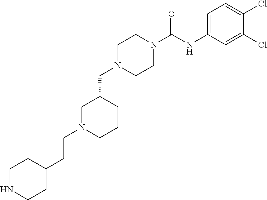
C1N(CC2CN(CCC3CCNCC3)CCC2)CCN(C(NC2=CC=C(Cl)C(Cl)=C2)=O)C1
